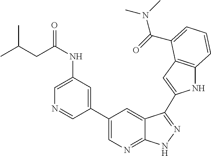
C1(C2=CN=C3C(=C2)C(C2=CC4=C(N2)C=CC=C4C(=O)N(C)C)=NN3)=CC(NC(=O)CC(C)C)=CN=C1
